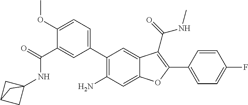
C1(C2=CC=C(OC)C(C(NC34CC(C3)C4)=O)=C2)=C(N)C=C2C(=C1)C(C(NC)=O)=C(C1=CC=C(F)C=C1)O2
